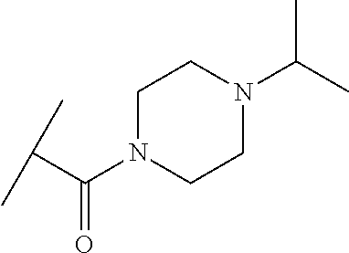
C(C(C)C)(N1CCN(C(C)C)CC1)=O
